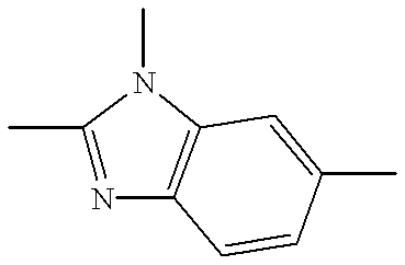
C1(C)=NC2=C(N1C)C=C(C)C=C2
